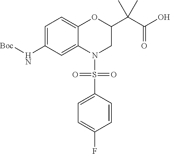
C1=C(N[Boc])C=C2C(=C1)OC(C(C(O)=O)(C)C)CN2S(C1=CC=C(F)C=C1)(=O)=O
